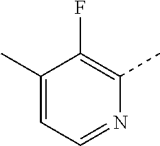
C1(C)=CC=NC(C)=C1F
